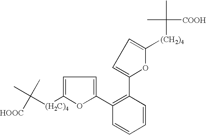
CC([(H2C)4]C1=CC=C(C2=C(C3=CC=C([(CH2)4]C(C)([COOH])C)O3)C=CC=C2)O1)(C)[HOOC]
